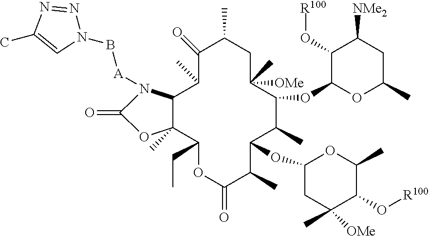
C1(=O)C(C)CC([OMe])(C)C(OC2OC(C)CC([NMe2])C2O[R100])C(C)C(OC2CC([OMe])(C)C(O[R100])C(C)O2)C(C)C(=O)OC(CC)C2(C)C(C1C)N([A]BN1N=NC(C)=C1)C(=O)O2
